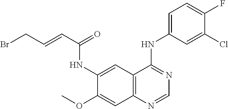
C12=C(N=CN=C1NC1=CC=C(F)C(Cl)=C1)C=C(OC)C(NC(C=CCBr)=O)=C2
